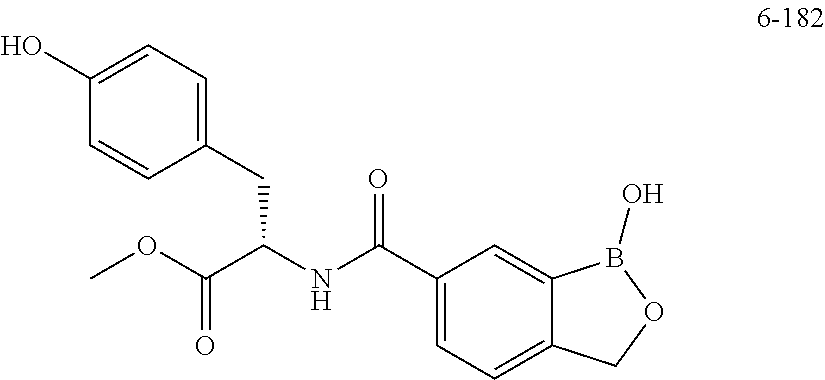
C1(O)=CC=C(CC(NC(C2=CC=C3C(=C2)B(O)OC3)=O)C(OC)=O)C=C1
